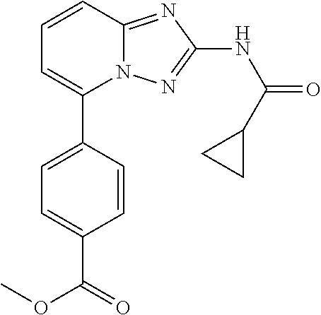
C1(C2=CC=C(C(OC)=O)C=C2)=CC=CC2=NC(NC(=O)C3CC3)=NN12
